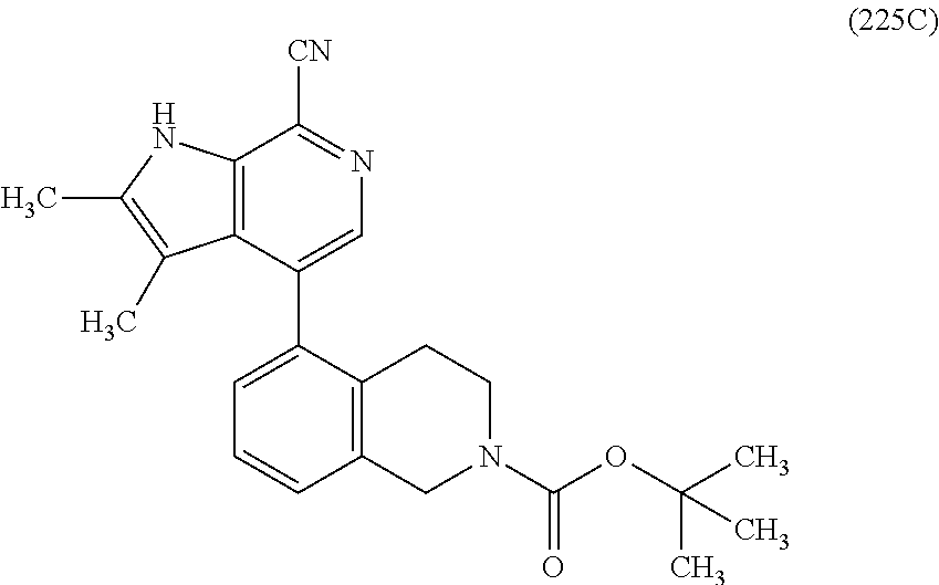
C12=C(C(C3=CC=CC4=C3CCN(C(OC(C)(C)C)=O)C4)=CN=C1[CN])C(C)=C(C)N2
